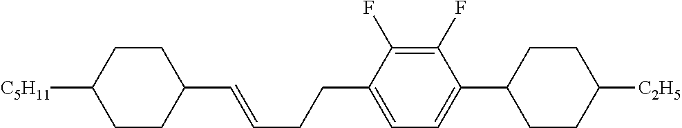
C1CC([C5H11])CCC1C=CCCC1=CC=C(C2CCC([C2H5])CC2)C(F)=C1F
